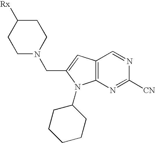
C1CN(CC2=CC3=C(N2C2CCCCC2)N=C([CN])N=C3)CCC1[Rx]
